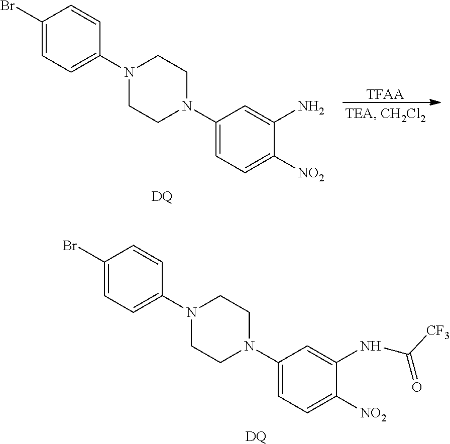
N1(C2=CC=C(Br)C=C2)CCN(C2=CC=C([NO2])C(NC(=O)[CF3])=C2)CC1.[DQ].[TFAA].N1(C2=CC=C(Br)C=C2)CCN(C2=CC=C([NO2])C(N)=C2)CC1.[DQ]
